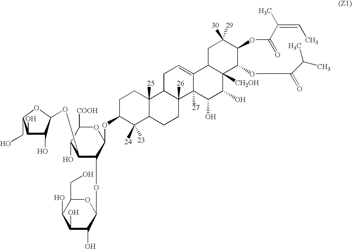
C1(O)C(O)C(OC2C(OC3OC(CO)C(O)C(O)C3O)C(OC3C([24])([23])C4C([25])(CC3)C3C([26])(CC4)C4([27])C(=CC3)C3C([CH2OH])(C(O)C4O)C(OC(C(C)C)=O)C(OC(=O)C(=CC)C)C([30])([29])C3)OC([COOH])C2O)OC1CO
